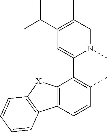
C12=C(C=CC(C)=C1C1=CC(C(C)C)=C(C)C=N1C)C1=C([X]2)C=CC=C1
